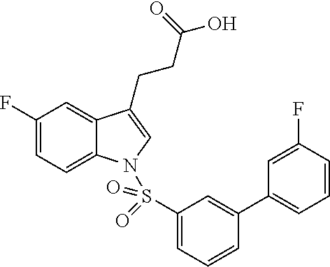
C1(F)=CC=C2C(=C1)C(CCC(O)=O)=CN2S(C1=CC=CC(C2=CC=CC(F)=C2)=C1)(=O)=O
